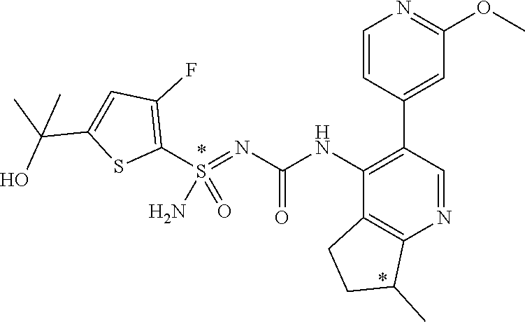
C1(C2=CC(OC)=NC=C2)=C(NC(N=S(C2=C(F)C=C(C(C)(O)C)S2)(=O)N)=O)C2=C(N=C1)C(C)CC2
